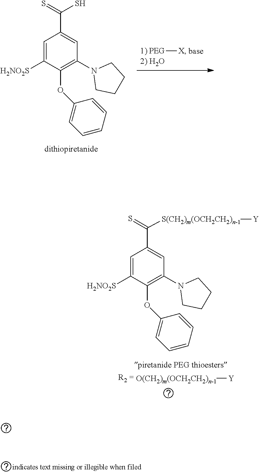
[PEG][X].C1=C([H2NO2S])C(OC2=CC=CC=C2)=C(N2CCCC2)C=C1C(=S)S.[O(CH2)m(OCH2CH2)n-1][Y].C1=C([H2NO2S])C(OC2=CC=CC=C2)=C(N2CCCC2)C=C1C(=S)[S(CH2)m(OCH2CH2)n-1][Y]
